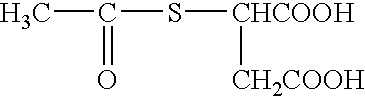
CC(=O)S[CHCOOH][CH2COOH]
